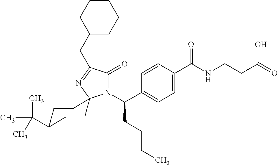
C1=C(C(=O)NCCC(=O)O)C=CC(C(N2C(=O)C(CC3CCCCC3)=NC23CCC(C(C)(C)C)CC3)CCCC)=C1
